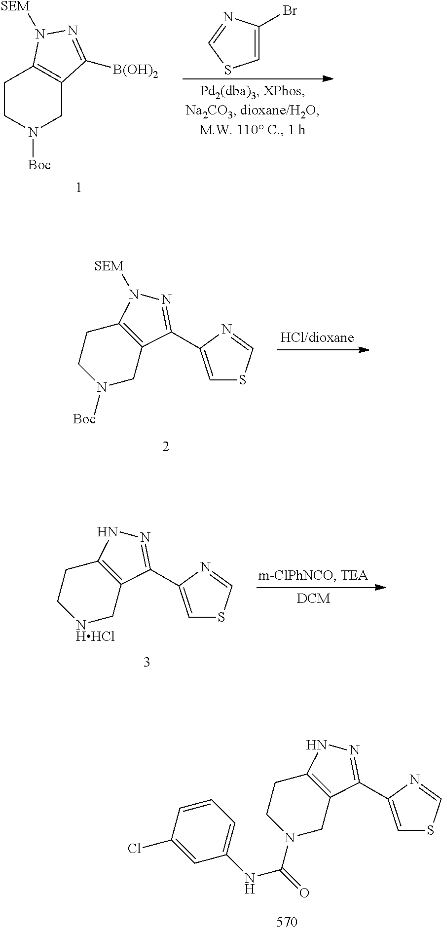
C1CN([Boc])CC2=C1N([SEM])N=C2[B(OH)2].C1=C(Br)N=CS1.N1([Boc])CC2=C(CC1)N([SEM])N=C2C1=CSC=N1.[NHHCl]1CC2=C(CC1)NN=C2C1=CSC=N1.N1(C(=O)NC2=CC=CC(Cl)=C2)CC2=C(CC1)NN=C2C1=CSC=N1
